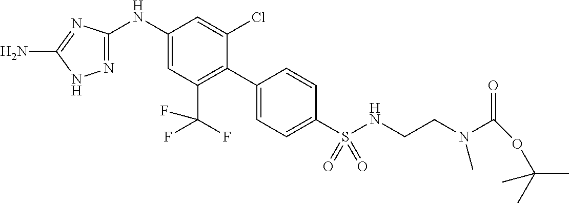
C1(NC2=CC(C(F)(F)F)=C(C3=CC=C(S(NCCN(C(OC(C)(C)C)=O)C)(=O)=O)C=C3)C(Cl)=C2)=NNC(N)=N1
